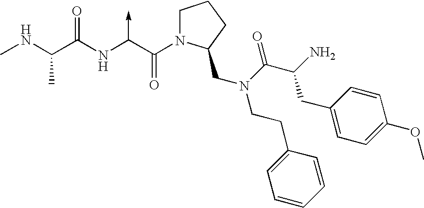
C(NC)(C(NC(C(N1CCCC1CN(C(=O)C(N)CC1=CC=C(OC)C=C1)CCC1=CC=CC=C1)=O)->C)=O)C
